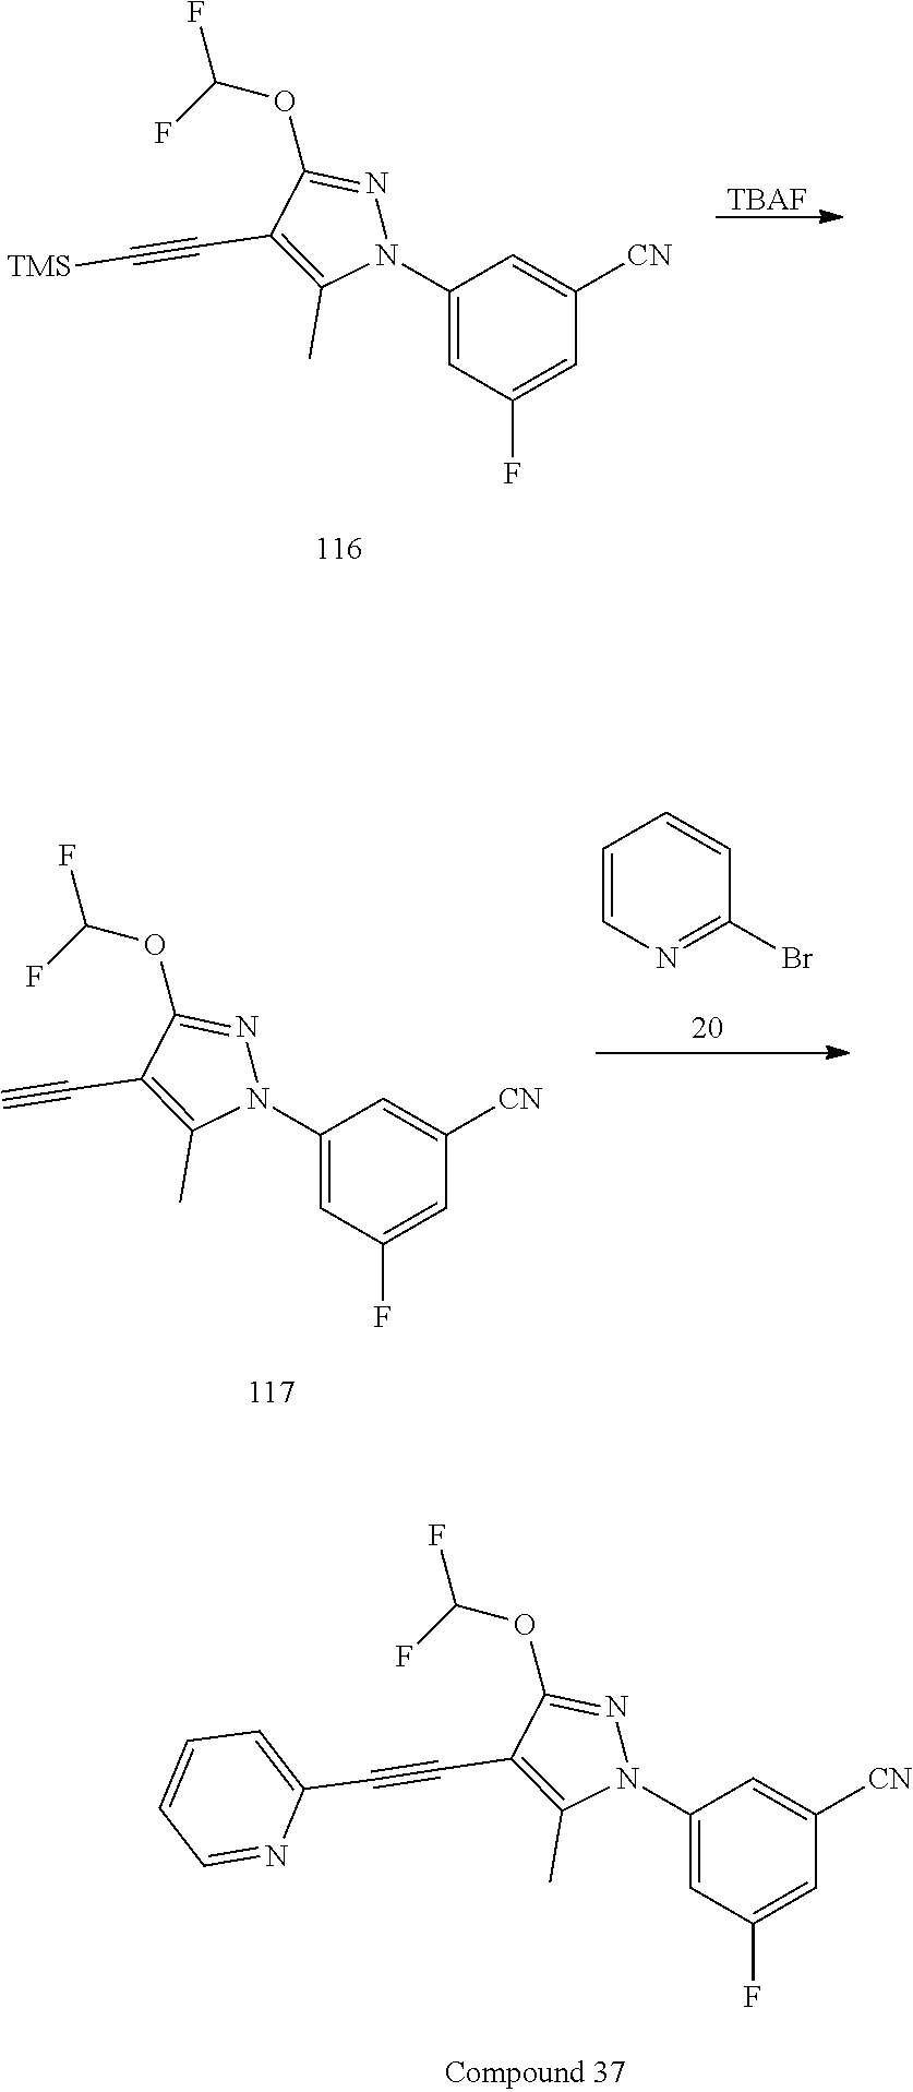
FC(OC1=NN(C2=CC(F)=CC([CN])=C2)C(C)=C1C#C[TMS])F.[TBAF].C1=CN=C(Br)C=C1.FC(OC1=NN(C2=CC(F)=CC([CN])=C2)C(C)=C1C#C)F.FC(OC1=NN(C2=CC(F)=CC([CN])=C2)C(C)=C1C#CC1=CC=CC=N1)F
